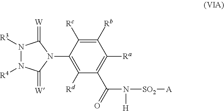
C1([Rb])=C([Rc])C(N2C(=[W])N([R3])N([R4])C2=[W])=C([Rd])C(C(=O)N([H])[SO2][A])=C1[Ra]
